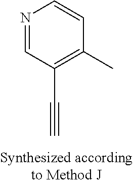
C#CC1=C(C)C=CN=C1
